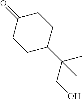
C1(=O)CCC(C(CO)(C)C)CC1
